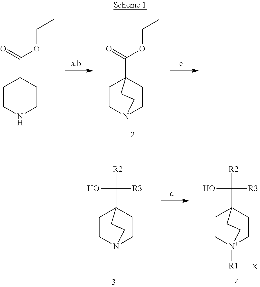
C1CNCCC1C(=O)OCC.C1CN2CCC1(C(=O)OCC)CC2.C1CN2CCC1(C([R2])(O)[R3])CC2.C1C[N+]2([R1])CCC1(C([R2])(O)[R3])CC2.[X-]
